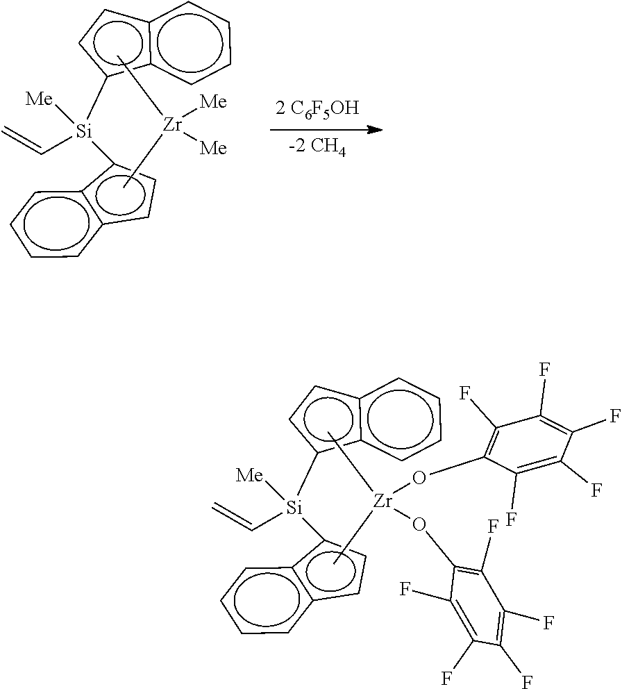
c1c([Si](c2c3c(cccc3)cc2)(C=C)[Me])c2c(c1)cccc2.C[Zr]([Me])([Me])C.c1c([Si](c2c3c(cccc3)cc2)(C=C)[Me])c2c(c1)cccc2.C[Zr](OC1=C(F)C(F)=C(F)C(F)=C1F)(OC1=C(F)C(F)=C(F)C(F)=C1F)C
